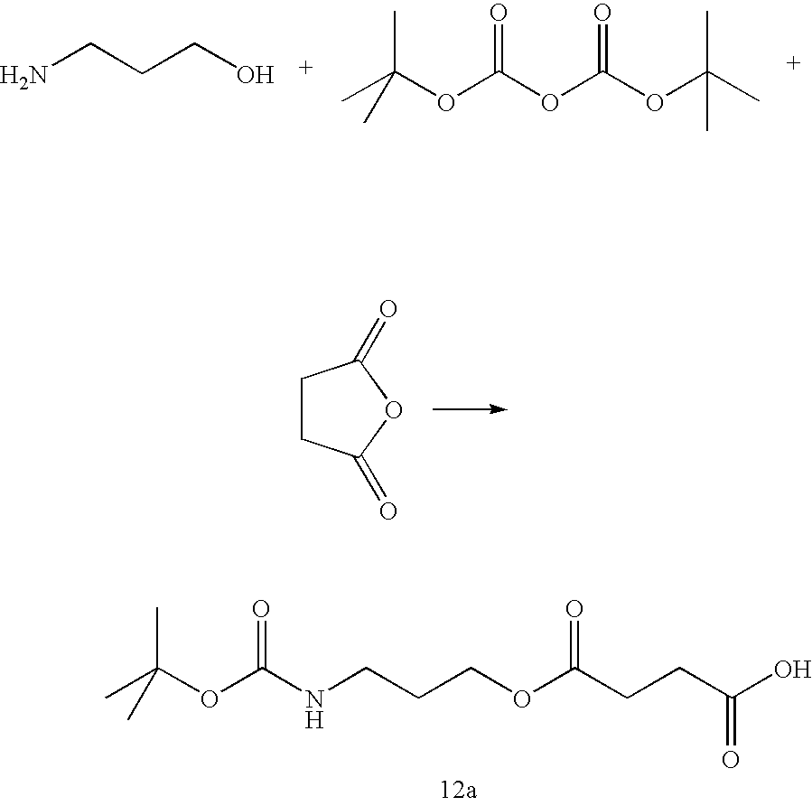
NCCCO.CC(OC(OC(OC(C)(C)C)=O)=O)(C)C.C1CC(=O)OC1=O.CC(OC(NCCCOC(CCC(O)=O)=O)=O)(C)C
